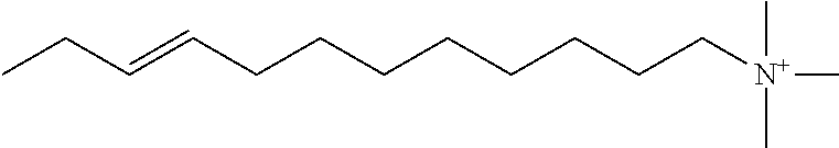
C(=CCCCCCCCC[N+](C)(C)C)CC
